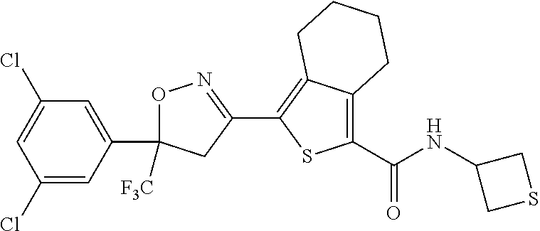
O1C(C2=CC(Cl)=CC(Cl)=C2)([F3C])CC(C2=C3C(=C(C(=O)NC4CSC4)S2)CCCC3)=N1
